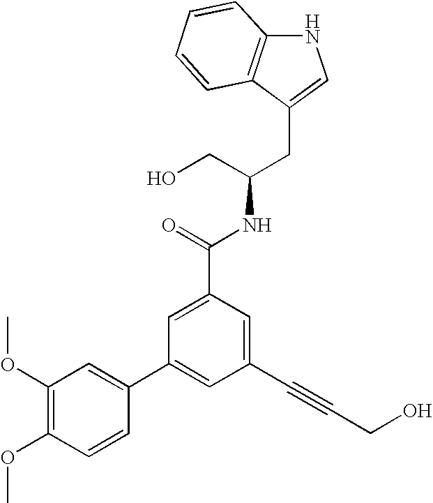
C12=C(C(CC(CO)NC(=O)C3=CC(C4=CC(OC)=C(OC)C=C4)=CC(C#CCO)=C3)=CN1)C=CC=C2
